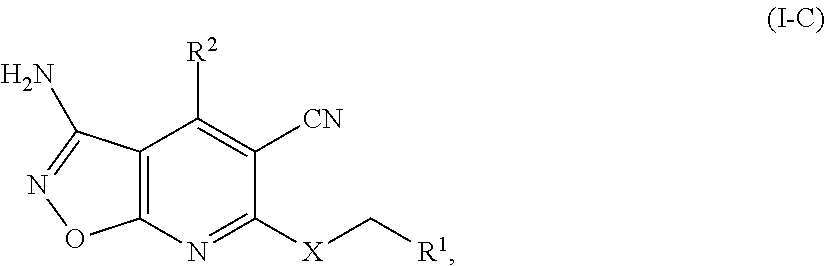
C12=C(N=C([X]C[R1])C([CN])=C1[R2])ON=C2N
